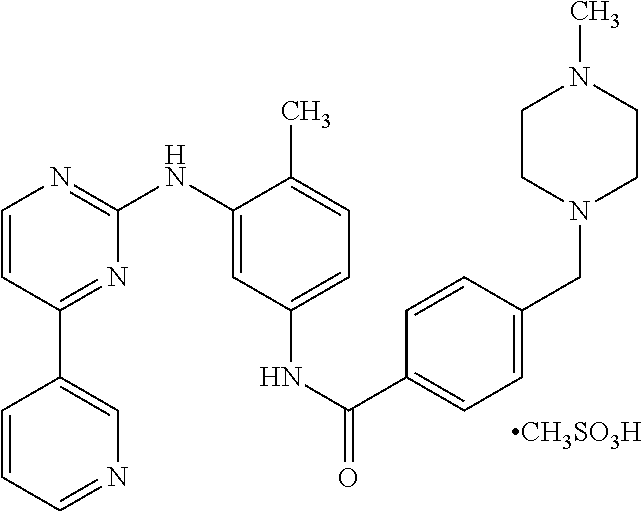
C1=CC(C2=CN=CC=C2)=NC(NC2=CC(NC(C3=CC=C(CN4CCN(C)CC4)C=C3)=O)=CC=C2C)=N1.[CH3SO3H]
